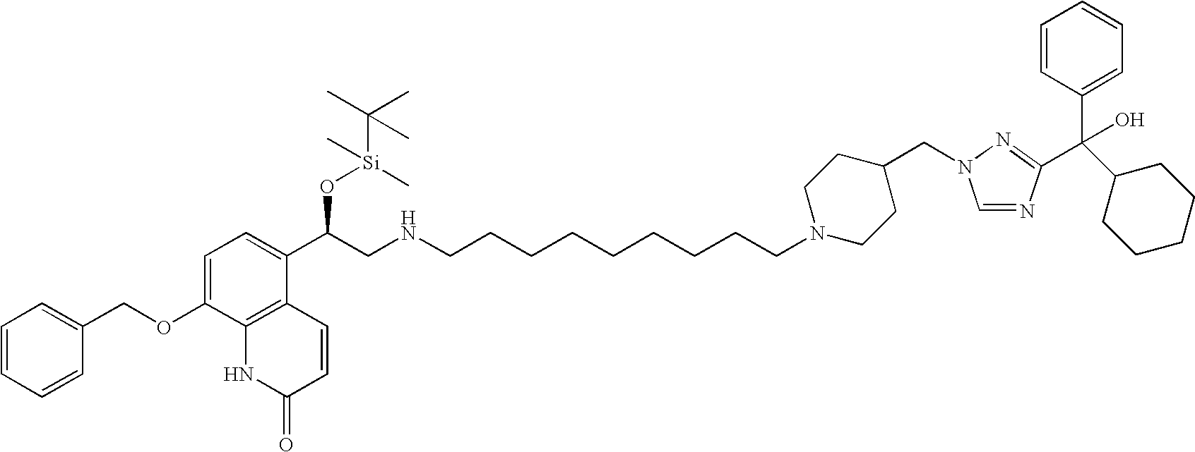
C1=NC(C(C2=CC=CC=C2)(O)C2CCCCC2)=NN1CC1CCN(CCCCCCCCCNCC(C2=CC=C(OCC3=CC=CC=C3)C3=C2C=CC(=O)N3)O[Si](C)(C(C)(C)C)C)CC1
